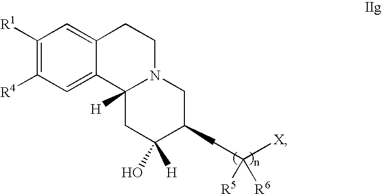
C12=CC([R4])=C([R1])C=C1CCN1C2([H])CC(O)([H])C(CC([X])([R5])[R6])C1
